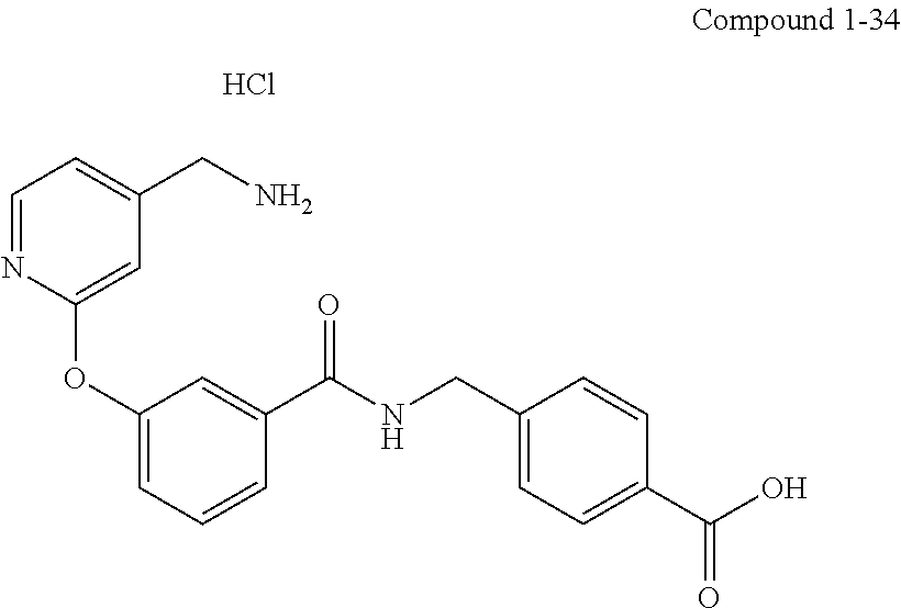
Cl.C1(OC2=CC(CN)=CC=N2)=CC=CC(C(NCC2=CC=C(C(O)=O)C=C2)=O)=C1
